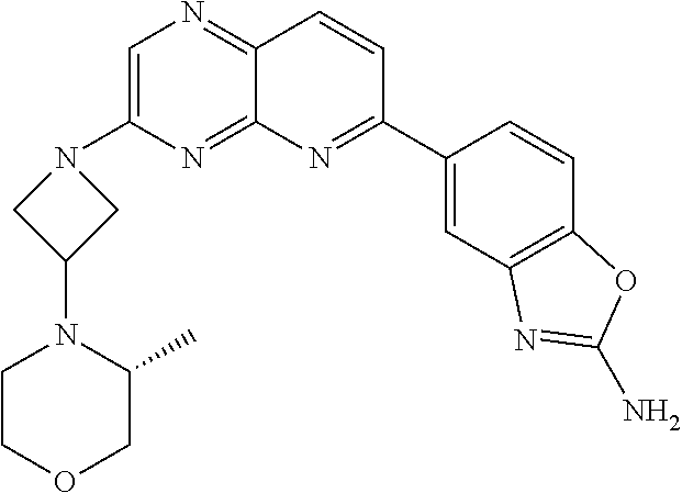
C1=C(N2CC(N3C(C)COCC3)C2)N=C2C(=N1)C=CC(C1=CC3=C(C=C1)OC(N)=N3)=N2
